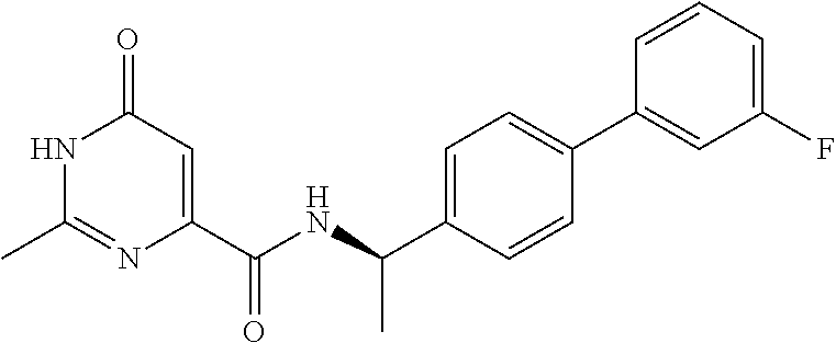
N1C(C)=NC(C(NC(C2=CC=C(C3=CC(F)=CC=C3)C=C2)C)=O)=CC1=O
